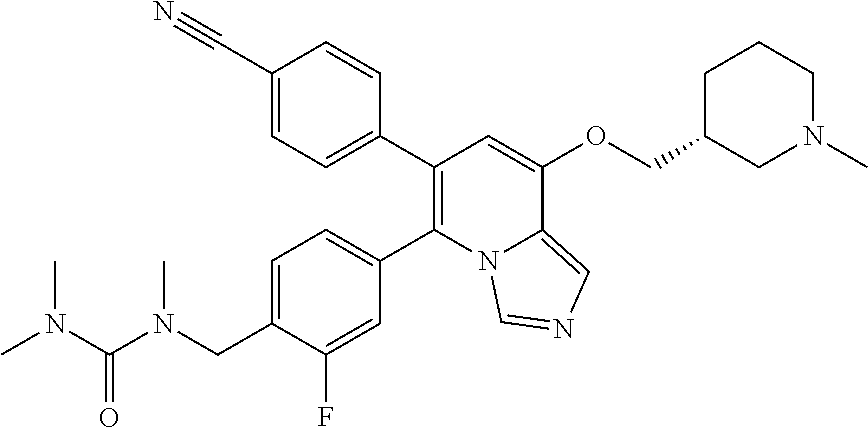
C1(C#N)=CC=C(C2=C(C3=CC=C(CN(C(N(C)C)=O)C)C(F)=C3)N3C(=CN=C3)C(OCC3CN(C)CCC3)=C2)C=C1
